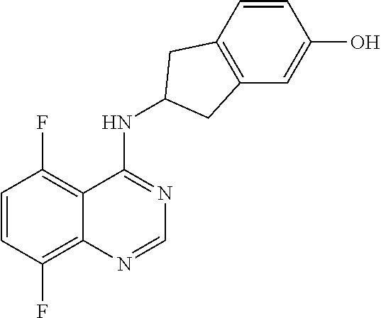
C1=CC(F)=C2C(=C1F)C(NC1CC3=C(C=C(O)C=C3)C1)=NC=N2
